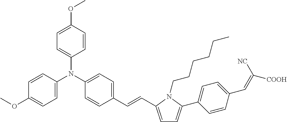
C1=CC(OC)=CC=C1N(C1=CC=C(OC)C=C1)C1=CC=C(C=CC2=CC=C(C3=CC=C(C=C([NC])[COOH])C=C3)N2CCCCCC)C=C1
